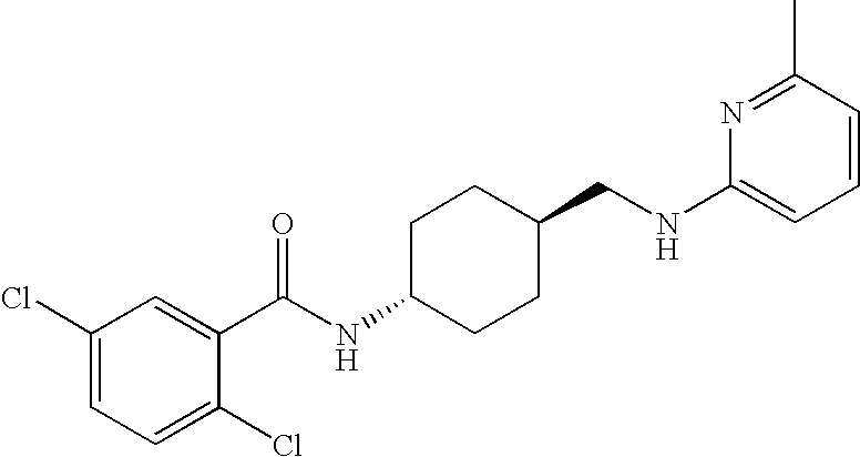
C1(Cl)=CC=C(Cl)C(C(NC2CCC(CNC3=CC=CC(C)=N3)CC2)=O)=C1
